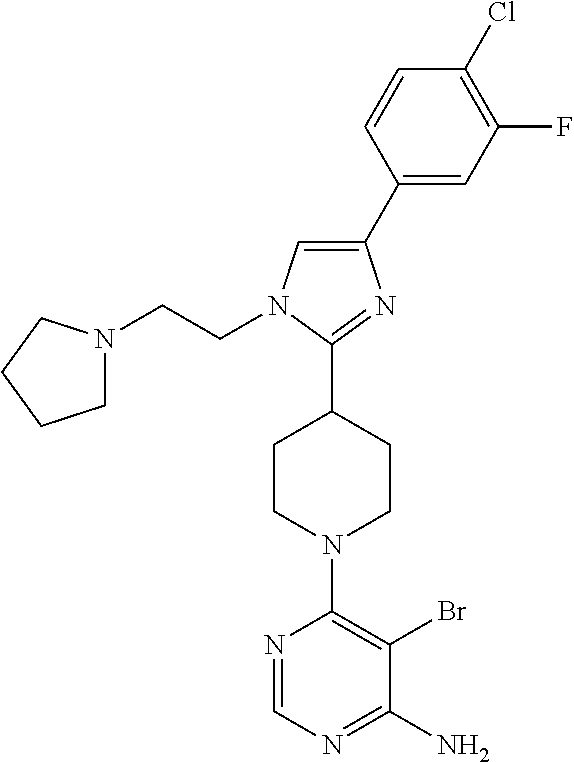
N1=CN=C(N)C(Br)=C1N1CCC(C2=NC(C3=CC(F)=C(Cl)C=C3)=CN2CCN2CCCC2)CC1
